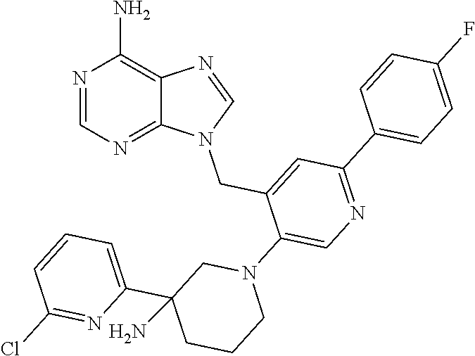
C12=C(N)N=CN=C1N(CC1=CC(C3=CC=C(F)C=C3)=NC=C1N1CC(C3=CC=CC(Cl)=N3)(N)CCC1)C=N2
